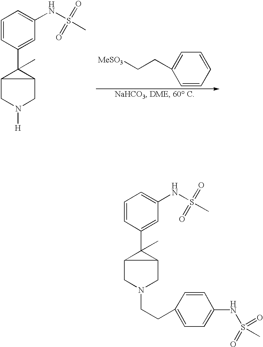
C1=CC(C2(C)C3CN(CCC4=CC=C(NS(=O)(C)=O)C=C4)CC23)=CC(NS(C)(=O)=O)=C1.C(C1=CC=CC=C1)C[MeSO3].C1=CC(C2(C)C3CN([H])CC23)=CC(NS(C)(=O)=O)=C1
